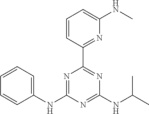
C1=CC=CC(NC2=NC(C3=NC(NC)=CC=C3)=NC(NC(C)C)=N2)=C1
